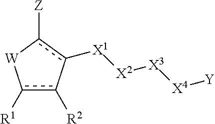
c1([R1])c([R2])-c([X1][X2][X3][X4][Y])c([Z])[W]1
